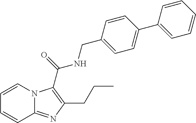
C1=CN2C(=NC(CCC)=C2C(=O)NCC2=CC=C(C3=CC=CC=C3)C=C2)C=C1
